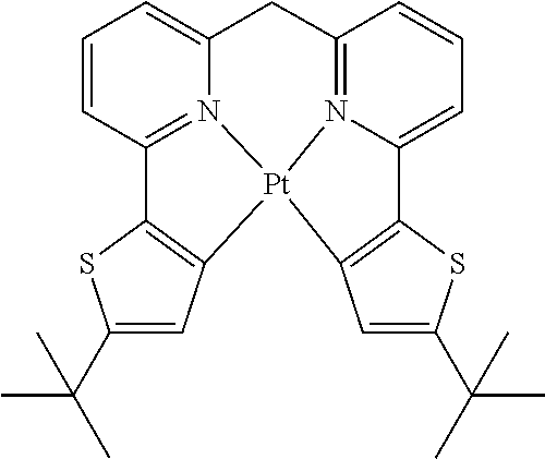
C1(C(C)(C)C)=CC2=C(S1)C1=CC=CC3=N1[Pt]21C2=C(SC(C(C)(C)C)=C2)C2=N1C(=CC=C2)C3
